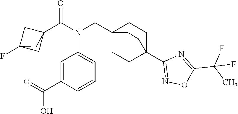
C1=C(C(=O)O)C=CC=C1N(CC12CCC(C3=NOC(C(F)(C)F)=N3)(CC1)CC2)C(C12CC(F)(C1)C2)=O
